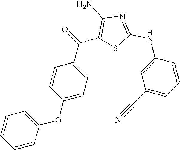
C1=CC(OC2=CC=C(C(C3=C(N)N=C(NC4=CC(C#N)=CC=C4)S3)=O)C=C2)=CC=C1
